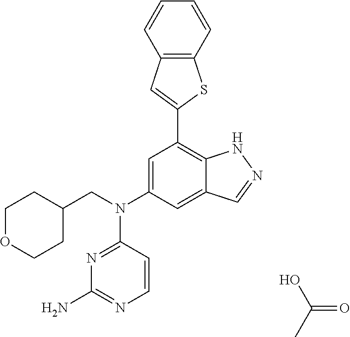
C(=O)(C)O.C1=C2C(=C(C3=CC4=C(S3)C=CC=C4)C=C1N(C1=NC(N)=NC=C1)CC1CCOCC1)NN=C2
